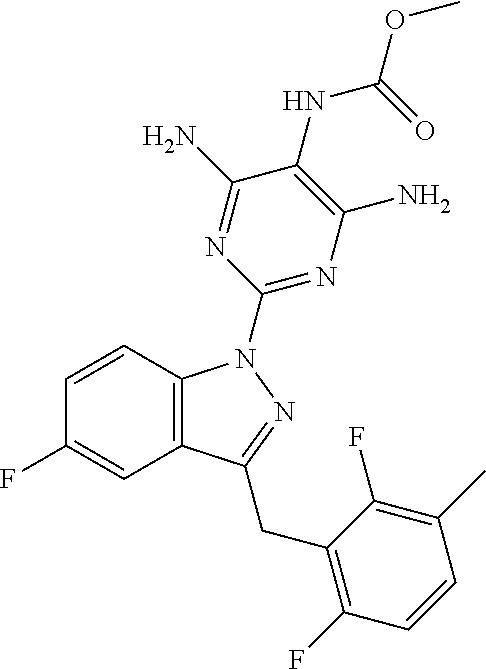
C1=CC2=C(C=C1F)C(CC1=C(F)C=CC(C)=C1F)=NN2C1=NC(N)=C(NC(OC)=O)C(N)=N1
